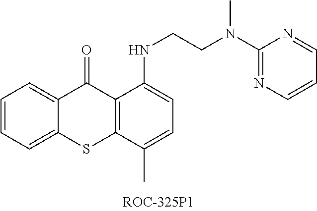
C1=CC=C2C(=C1)C(=O)C1=C(S2)C(C)=CC=C1NCCN(C1=NC=CC=N1)C
